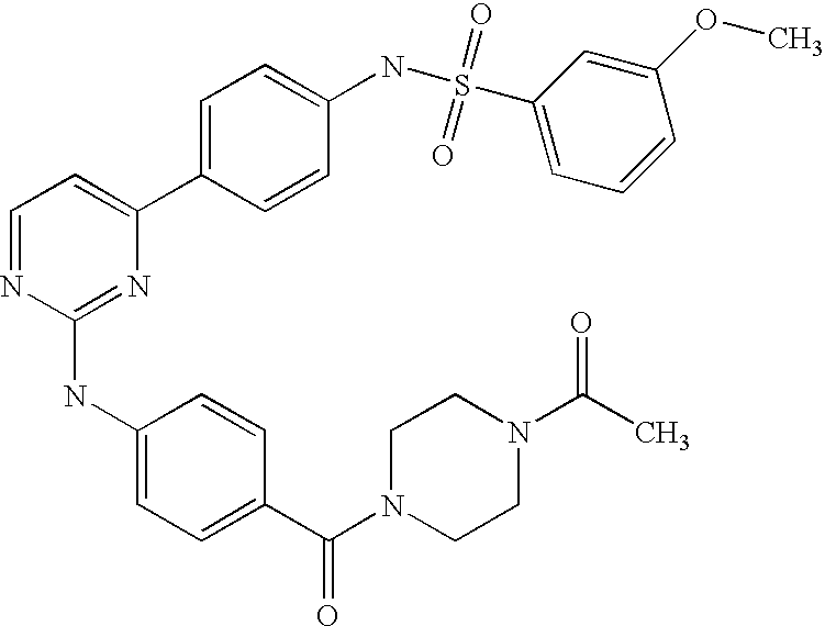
C1=NC(NC2=CC=C(C(N3CCN(C(C)=O)CC3)=O)C=C2)=NC(C2=CC=C(NS(C3=CC=CC(OC)=C3)(=O)=O)C=C2)=C1
